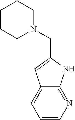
C1=CN=C2C(=C1)C=C(CN1CCCCC1)N2
